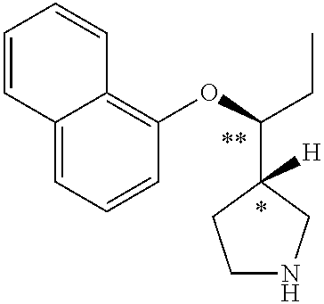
C12=CC=CC(OC(CC)C3([H])CCNC3)=C1C=CC=C2
